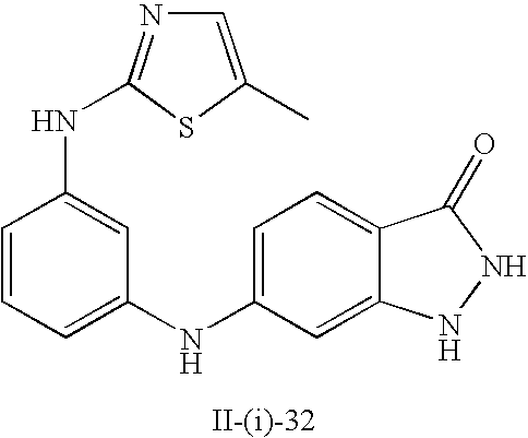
C1=CC(NC2=NC=C(C)S2)=CC(NC2=CC=C3C(=C2)NNC3=O)=C1
